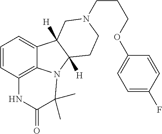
C1=CC2=C3C(=C1)C1([H])C([H])(N3C(C)(C)C(=O)N2)CCN(CCCOC2=CC=C(F)C=C2)C1
